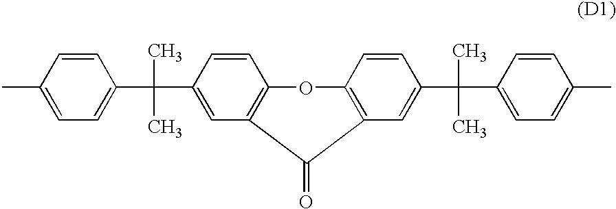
CC1=CC=C(C(C2=CC3=C(C=C2)OC2=C(C=C(C(C4=CC=C(C)C=C4)(C)C)C=C2)C3=O)(C)C)C=C1
